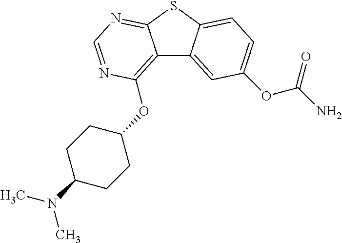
C12=C(OC3CCC(N(C)C)CC3)N=CN=C1SC1=CC=C(OC(N)=O)C=C21
